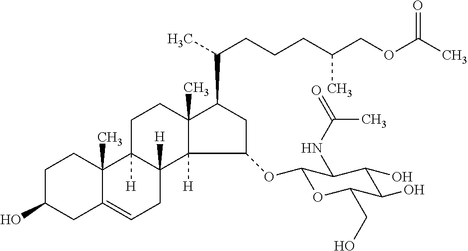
C1C(O)CC2=CCC3([H])C([H])(C2(C)C1)CCC1(C)C3([H])C(OC2OC(CO)C(O)C(O)C2NC(=O)C)CC1C(C)CCCC(COC(C)=O)C
